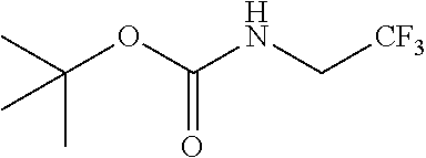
N(C(OC(C)(C)C)=O)C[CF3]
